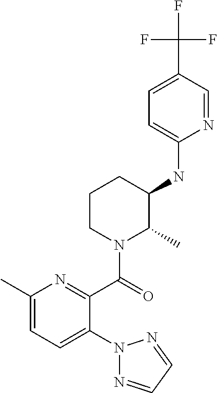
C1(NC2C(C)N(C(=O)C3=NC(C)=CC=C3N3N=CC=N3)CCC2)=CC=C(C(F)(F)F)C=N1
